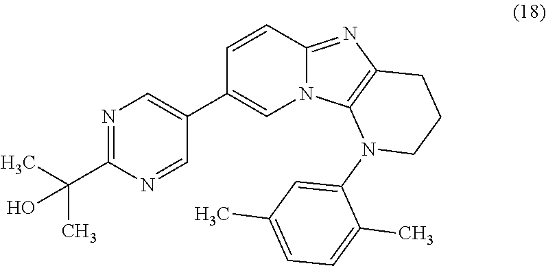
C1=CC2=NC3=C(N2C=C1C1=CN=C(C(C)(C)O)N=C1)N(C1=CC(C)=CC=C1C)CCC3
